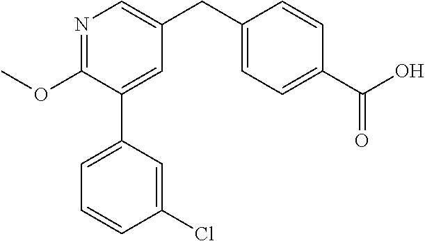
C1(OC)=NC=C(CC2=CC=C(C(O)=O)C=C2)C=C1C1=CC=CC(Cl)=C1
